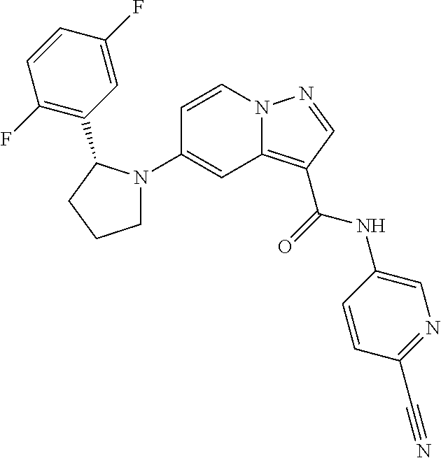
C1=CN2C(=C(C(=O)NC3=CN=C(C#N)C=C3)C=N2)C=C1N1CCCC1C1=C(F)C=CC(F)=C1
